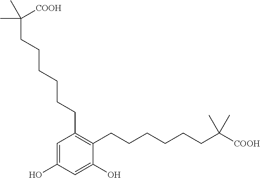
C1(O)=CC(O)=CC(CCCCCCC(C)(C)[COOH])=C1CCCCCCC(C)(C)[COOH]
